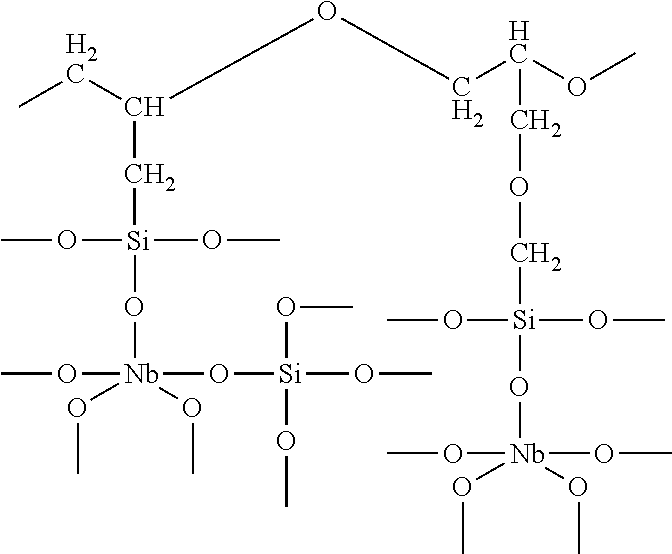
CCC(OCC(OC)COC[Si](OC)(OC)O[Nb](OC)(OC)(OC)OC)C[Si](OC)(OC)O[Nb](OC)(O[Si](OC)(OC)OC)(OC)OC
